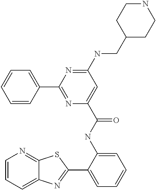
C1=CC=C2C(=N1)SC(C1=CC=CC=C1NC(=O)C1=CC(NCC3CCNCC3)=NC(C3=CC=CC=C3)=N1)=N2
